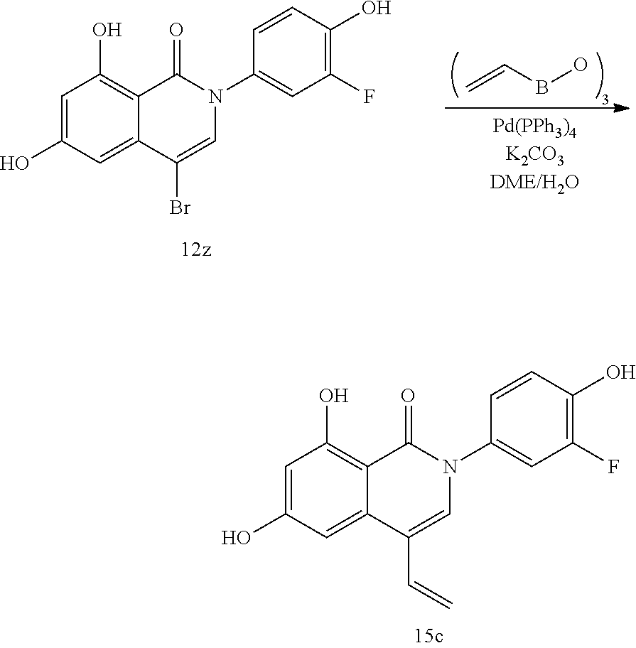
C1=C(O)C=C2C(=C1O)C(=O)N(C1=CC(F)=C(O)C=C1)C=C2Br.C=CBO.C1=C(O)C=C2C(=C1O)C(=O)N(C1=CC(F)=C(O)C=C1)C=C2C=C
